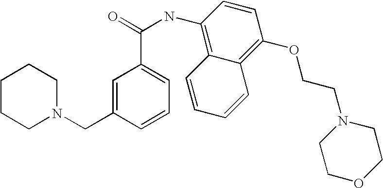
C1=C(CN2CCCCC2)C=CC=C1C(=O)NC1=C2C(=C(OCCN3CCOCC3)C=C1)C=CC=C2
